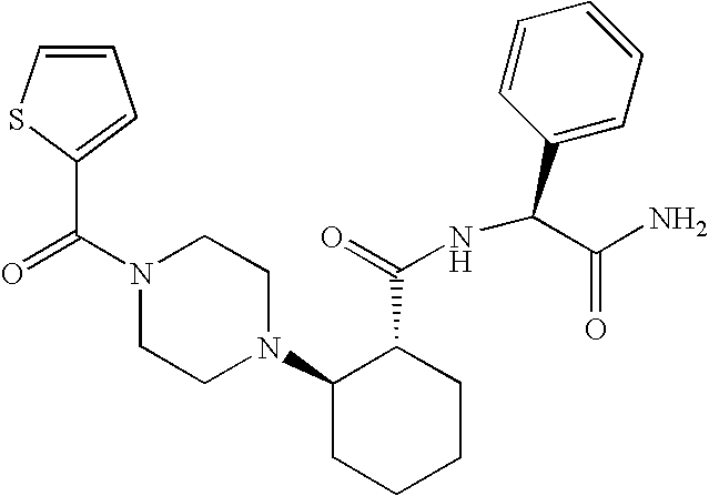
N1(C(=O)C2=CC=CS2)CCN(C2CCCCC2C(=O)NC(C2=CC=CC=C2)C(N)=O)CC1
